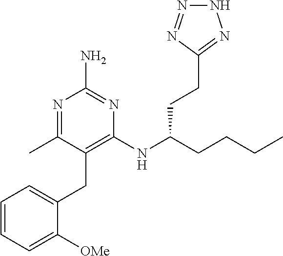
C1=CC=C([OMe])C(CC2=C(NC(CCCC)CCC3=NNN=N3)N=C(N)N=C2C)=C1
